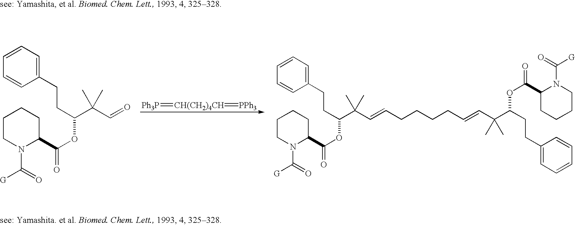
C1=CC=C(CCC(C(C=CCCCCC=CC(C(CCC2=CC=CC=C2)OC(C2CCCCN2C(=O)[G])=O)(C)C)(C)C)OC(C2CCCCN2C(=O)[G])=O)C=C1.C1=CC=C(CCC(C(C=O)(C)C)OC(C2CCCCN2C(=O)[G])=O)C=C1.[Ph3P]=[CH(CH2)4CH]=[PPh3]
